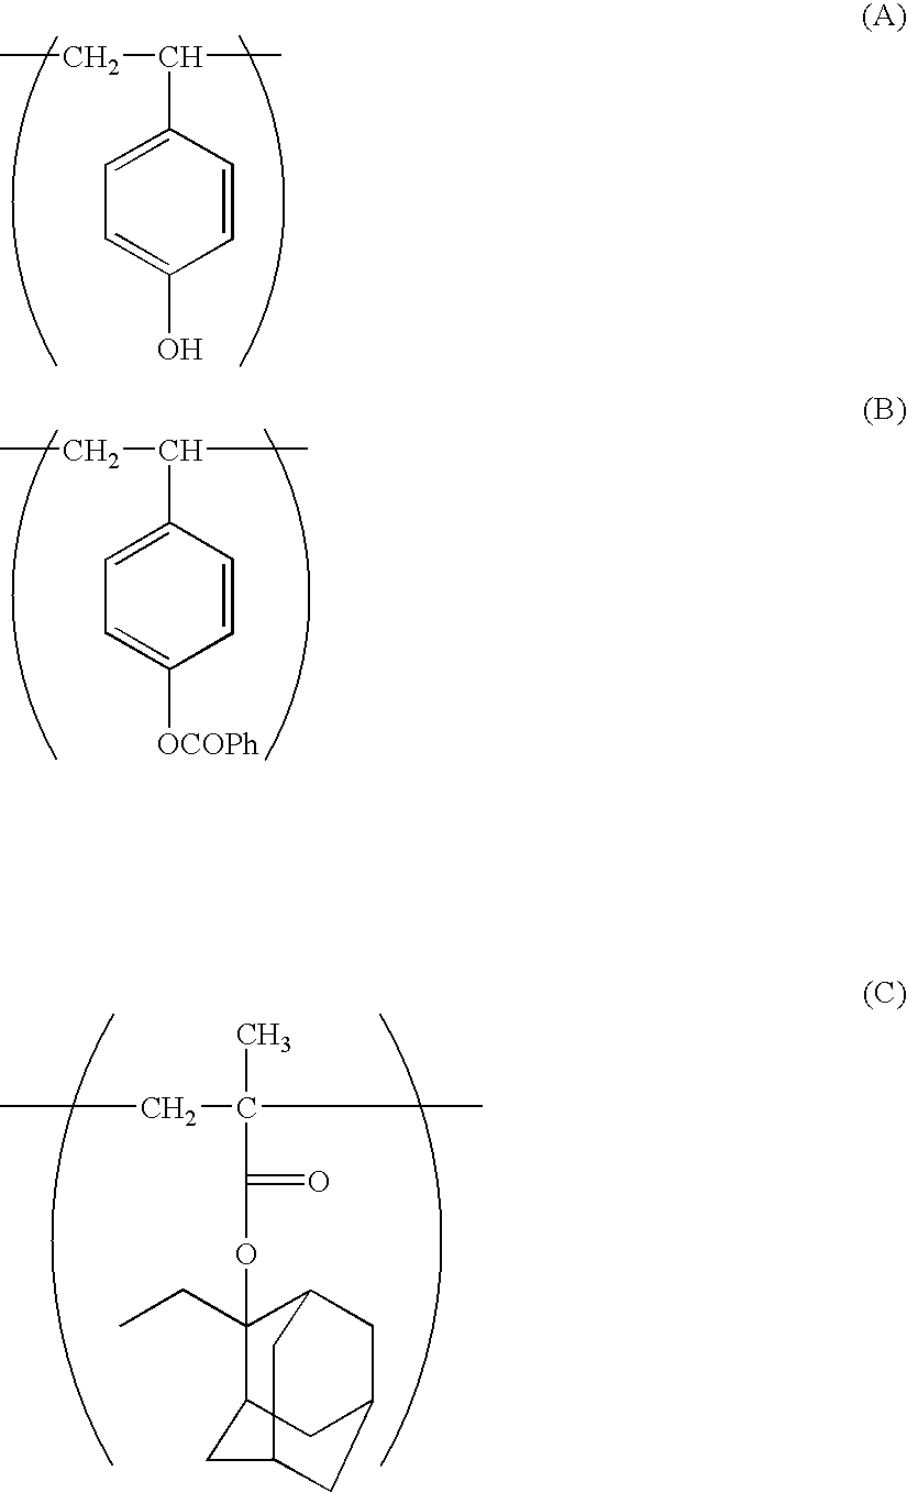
CCC(C)C1=CC=C(O)C=C1.CCC(C)C1=CC=C([OCOPh])C=C1.CCC(C)(C)C(=O)OC1(CC)C2CC3CC(CC1C3)C2
